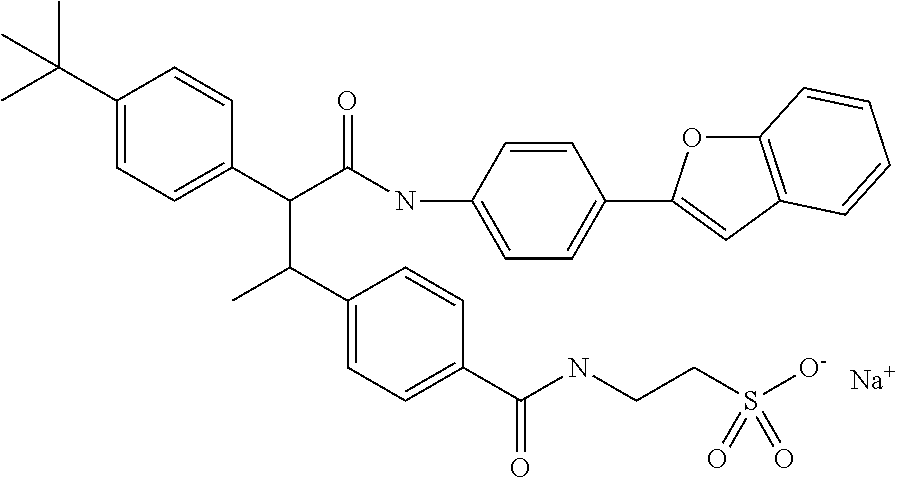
[Na].C1=C(C(C)(C)C)C=CC(C(C(NC2=CC=C(C3=CC4=C(O3)C=CC=C4)C=C2)=O)C(C)C2=CC=C(C(NCCS(=O)(=O)[O-])=O)C=C2)=C1
